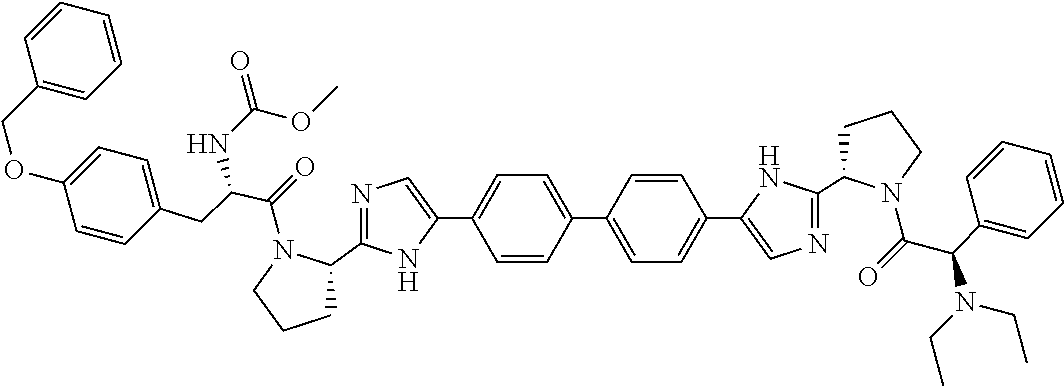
C1=C(C2=CC=C(C3=CN=C(C4CCCN4C(=O)C(C4=CC=CC=C4)N(CC)CC)N3)C=C2)C=CC(C2=CN=C(C3CCCN3C(=O)C(CC3=CC=C(OCC4=CC=CC=C4)C=C3)NC(=O)OC)N2)=C1
